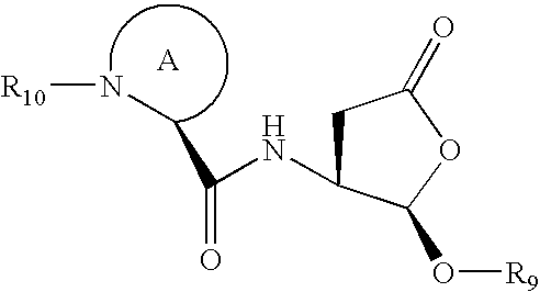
C(C(NC1CC(=O)OC1O[R9])=O)N[R10]
